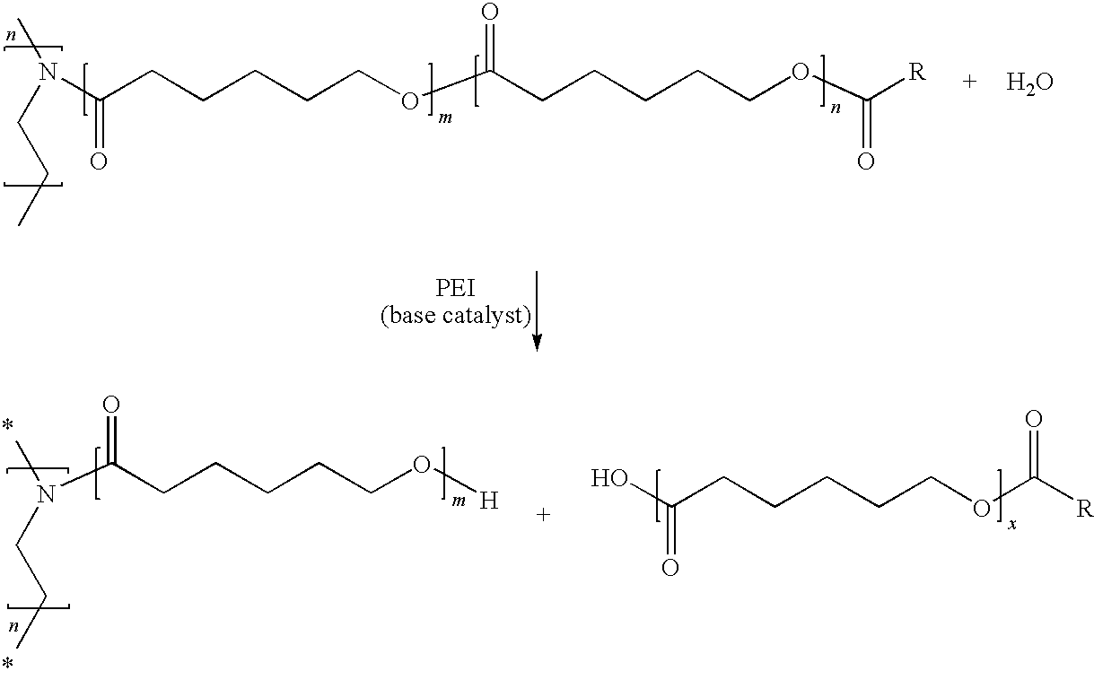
N(C(CCCCCOC(CCCCCOC([R])=O)=O)=O)(C)CCC.O.N(C(CCCCCO[H])=O)(C)CCC.C(CCCCCOC([R])=O)(O)=O
